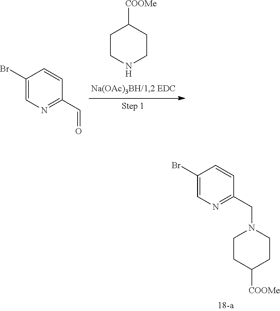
C1CNCCC1[COOMe].C1(Br)=CN=C(C=O)C=C1.C1(Br)=CN=C(CN2CCC([COOMe])CC2)C=C1
